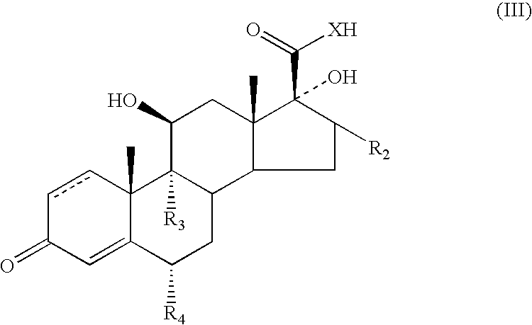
c1cC2(C)C(=CC1=O)C([R4])CC1C2([R3])C(O)CC2(C)C1CC([R2])C2(C([XH])=O)O
